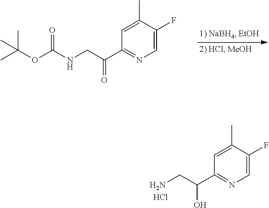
NCC(C1=NC=C(F)C(C)=C1)O.Cl.CC(OC(NCC(C1=NC=C(F)C(C)=C1)=O)=O)(C)C
